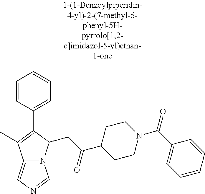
C12=CN=CN1C(CC(C1CCN(C(C3=CC=CC=C3)=O)CC1)=O)C(C1=CC=CC=C1)=C2C
